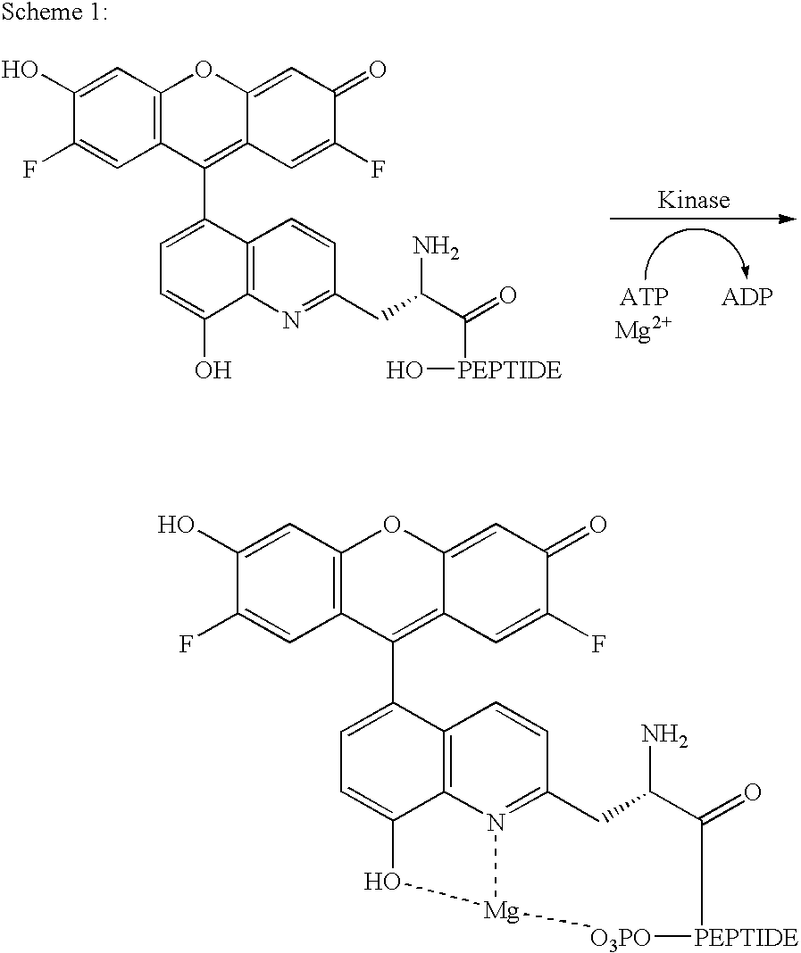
C12=C(C=C(O)C(F)=C1)OC1=CC(=O)C(F)=CC1=C2C1=CC=C(O)C2=C1C=CC(CC(C(=O)[PEPTIDE]O)N)=N2.C12=C(C=C(O)C(F)=C1)OC1=CC(=O)C(F)=CC1=C2C1=CC=C2C3=C1C=CC1=N3[Mg](O2)[O3PO][PEPTIDE]C(=O)C(N)C1
